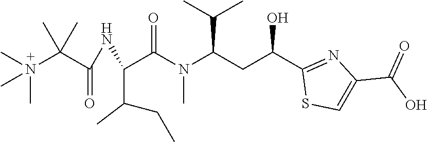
N(C)(C(C(=O)NC(C(CC)C)C(N(C)C(CC(C1=NC(C(O)=O)=CS1)O)C(C)C)=O)(C)C)(C)C
